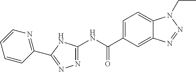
C1(C(NC2=NN=C(C3=NC=CC=C3)N2)=O)=CC=C2C(=C1)N=NN2CC
